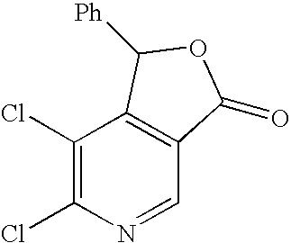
C1(Cl)=C(Cl)N=CC2=C1C([Ph])OC2=O
